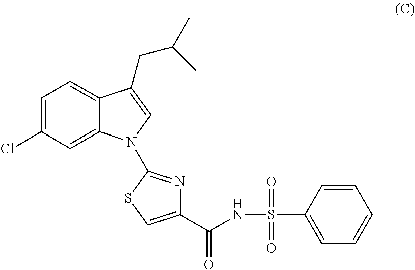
C1=C(Cl)C=C2C(=C1)C(CC(C)C)=CN2C1=NC(C(NS(C2=CC=CC=C2)(=O)=O)=O)=CS1
